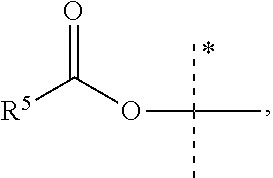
O(C([R5])=O)C(C)(C)C
